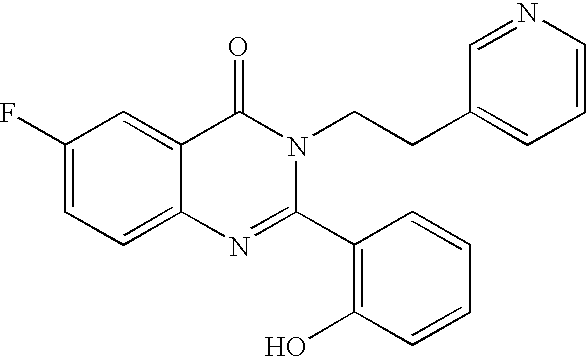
C1(F)=CC=C2C(=C1)C(=O)N(CCC1=CC=CN=C1)C(C1=C(O)C=CC=C1)=N2
